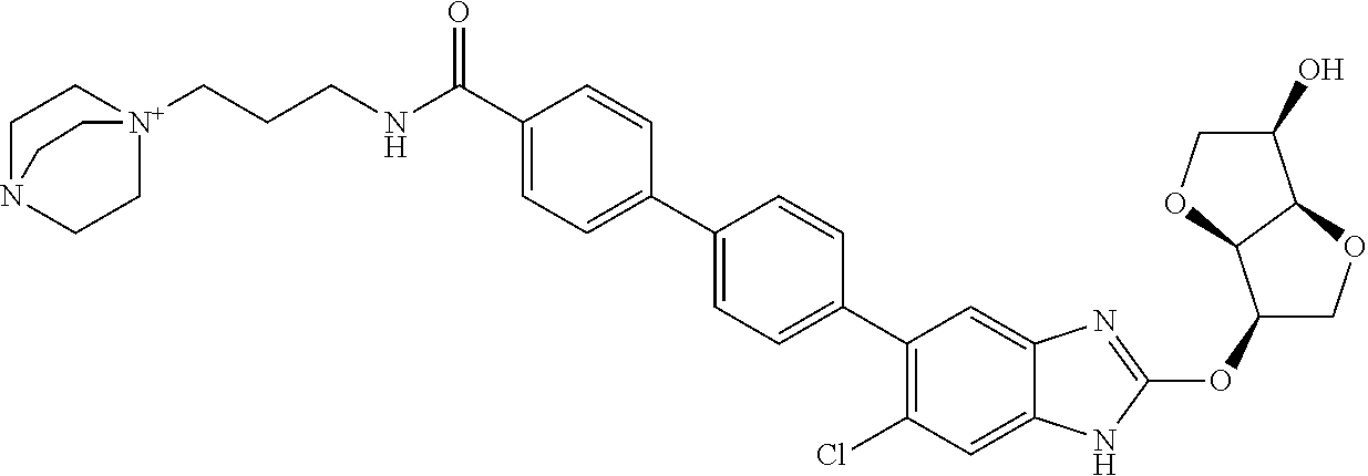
C(=O)(C1=CC=C(C2=CC=C(C3=C(Cl)C=C4C(=C3)N=C(OC3COC5C3OCC5O)N4)C=C2)C=C1)NCCC[N+]12CCN(CC1)CC2
